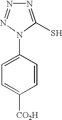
N1=C(S)N(C2=CC=C([CO2H])C=C2)N=N1
